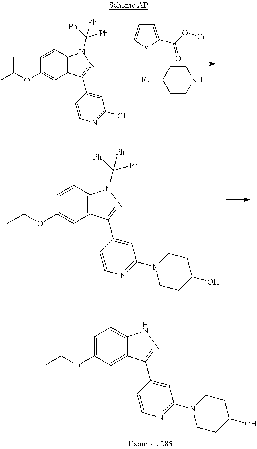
C1=C(OC(C)C)C=C2C(=C1)NN=C2C1=CC(N2CCC(O)CC2)=NC=C1.C1=CC2=C(C=C1OC(C)C)C(C1=CC(Cl)=NC=C1)=NN2C([Ph])([Ph])[Ph].C1=C(C(O[Cu])=O)SC=C1.C1CC(O)CCN1.C1=CC2=C(C=C1OC(C)C)C(C1=CC(N3CCC(O)CC3)=NC=C1)=NN2C([Ph])([Ph])[Ph]
